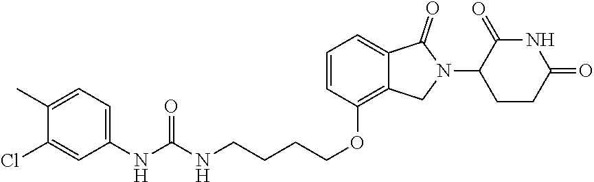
C(COC1=C2C(=CC=C1)C(=O)N(C1CCC(=O)NC1=O)C2)CCNC(NC1=CC=C(C)C(Cl)=C1)=O
